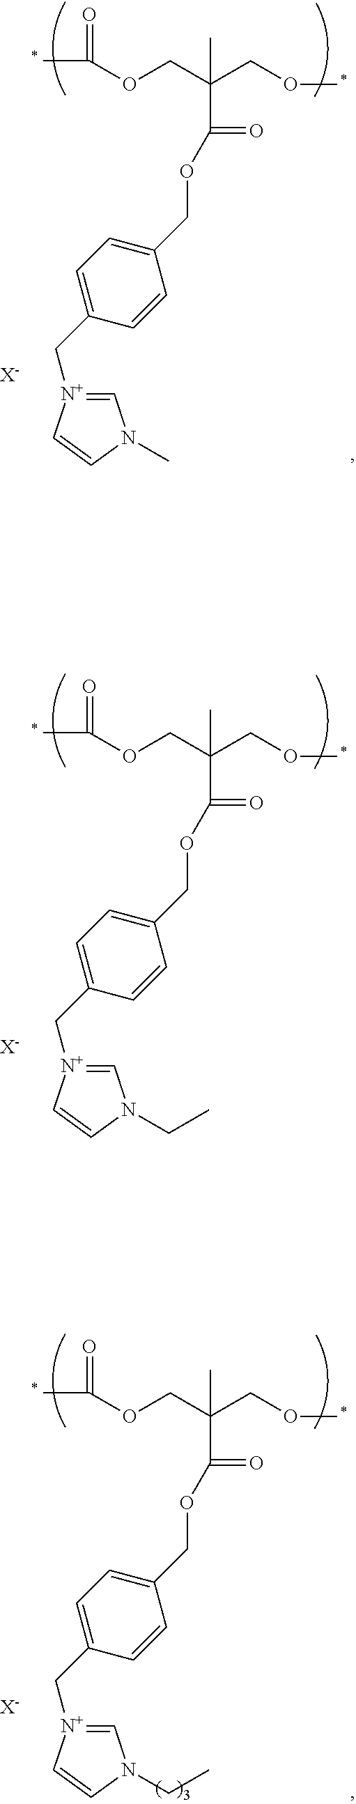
[X-].CC(OCC(COC)(C)C(=O)OCC1=CC=C(C[N+]2=CN(C)C=C2)C=C1)=O.[X-].CC(OCC(COC)(C)C(=O)OCC1=CC=C(C[N+]2=CN(CC)C=C2)C=C1)=O.[X-].CC(OCC(COC)(C)C(=O)OCC1=CC=C(C[N+]2=CN(CC)C=C2)C=C1)=O
